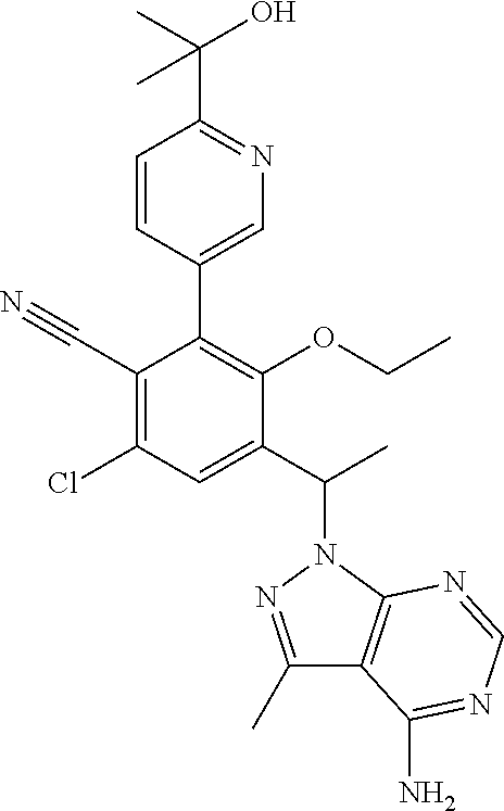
C1(C#N)=C(Cl)C=C(C(C)N2N=C(C)C3=C2N=CN=C3N)C(OCC)=C1C1=CN=C(C(C)(O)C)C=C1
